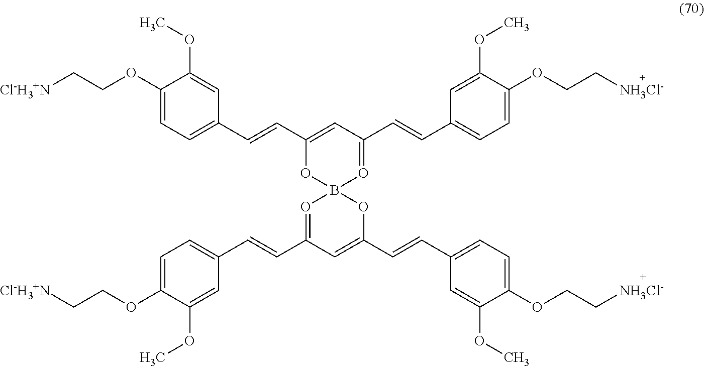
C1(C=CC2=CC=C(OCC[Cl-H3+N])C(OC)=C2)=CC(C=CC2=CC=C(OCC[NH3Cl-])C(OC)=C2)=OB2(O1)O=C(C=CC1=CC=C(OCC[Cl-H3+N])C(OC)=C1)C=C(C=CC1=CC=C(OCC[NH3Cl-])C(OC)=C1)O2
